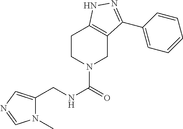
C1CN(C(=O)NCC2=CN=CN2C)CC2=C1NN=C2C1=CC=CC=C1
